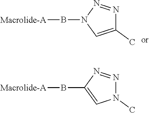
C1(C)=CN(B[Macrolide-A])N=N1.N1(C)N=NC(B[Macrolide-A])=C1
